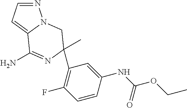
N1=CC=C2N1CC(C)(C1=C(F)C=CC(NC(=O)OCC)=C1)N=C2N
